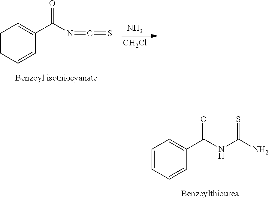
C1=CC=CC(C(NC(N)=S)=O)=C1.C1=CC=CC(C(N=C=S)=O)=C1.N.[CH2Cl]
